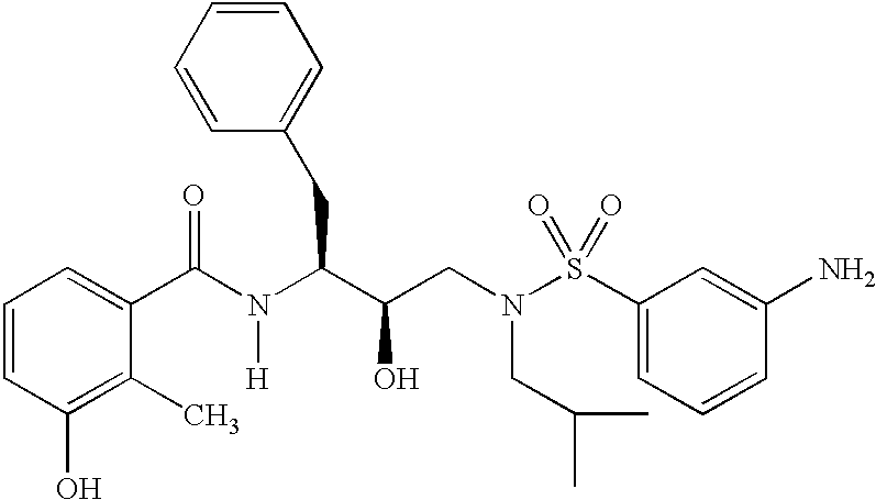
C1=CC(O)=C(C)C(C(N(C(C(CN(S(C2=CC=CC(N)=C2)(=O)=O)CC(C)C)O)CC2=CC=CC=C2)[H])=O)=C1
